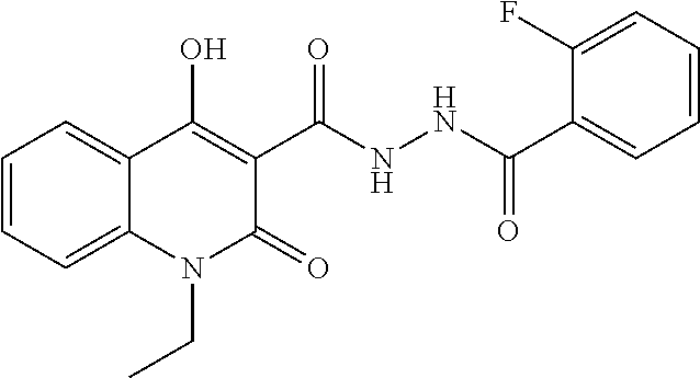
C1=CC=C2C(=C1)C(O)=C(C(NNC(C1=CC=CC=C1F)=O)=O)C(=O)N2CC
